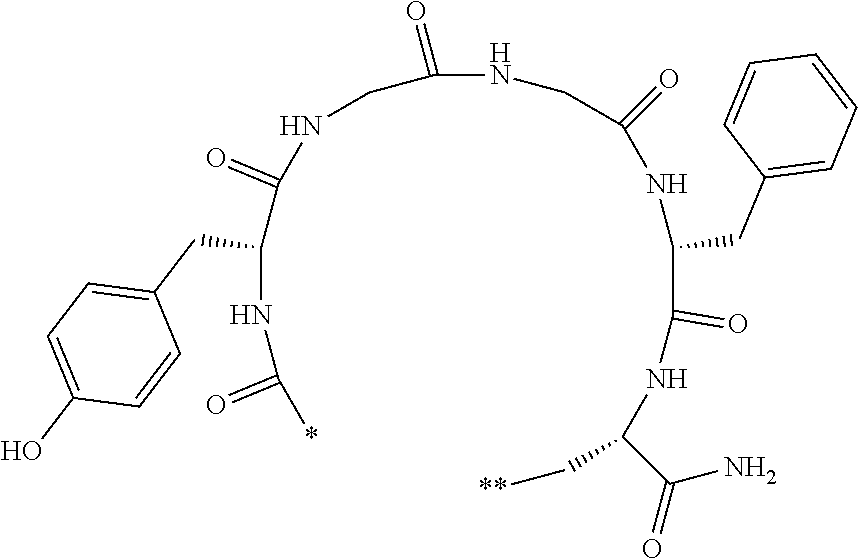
*C(NC(C(NCC(=O)NCC(NC(C(NC(C[**])C(N)=O)=O)CC1=CC=CC=C1)=O)=O)CC1=CC=C(O)C=C1)=O
